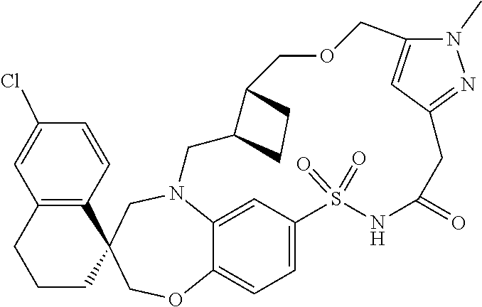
N12C3=CC(=CC=C3OCC3(C4=C(C=C(Cl)C=C4)CCC3)C1)S(=O)(=O)NC(=O)CC1=NN(C)C(=C1)COCC1C(C2)CC1
